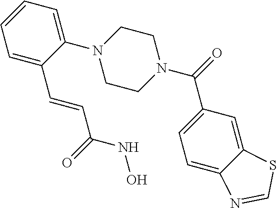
C1=C(C=CC(NO)=O)C(N2CCN(C(=O)C3=CC=C4C(=C3)SC=N4)CC2)=CC=C1
